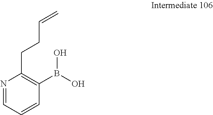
N1=CC=CC(B(O)O)=C1CCC=C
